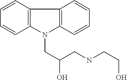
C1=CC2=C(C=C1)N(CC(O)CNCCO)C1=C2C=CC=C1
